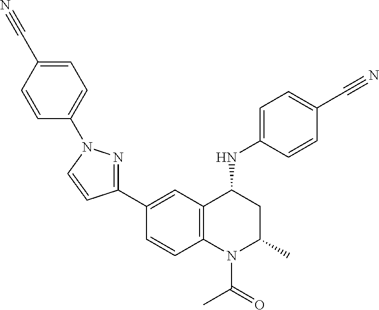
C1(NC2CC(C)N(C(C)=O)C3=C2C=C(C2=NN(C4=CC=C(C#N)C=C4)C=C2)C=C3)=CC=C(C#N)C=C1
